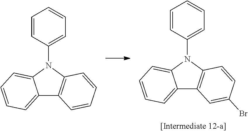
C12=CC=CC=C1N(C1=CC=CC=C1)C1=C2C=CC=C1.C12=CC=CC=C1N(C1=CC=CC=C1)C1=C2C=C(Br)C=C1
